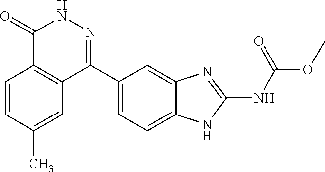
O(C)C(=O)NC1=NC2=CC(C3=NNC(=O)C4=C3C=C(C)C=C4)=CC=C2N1
